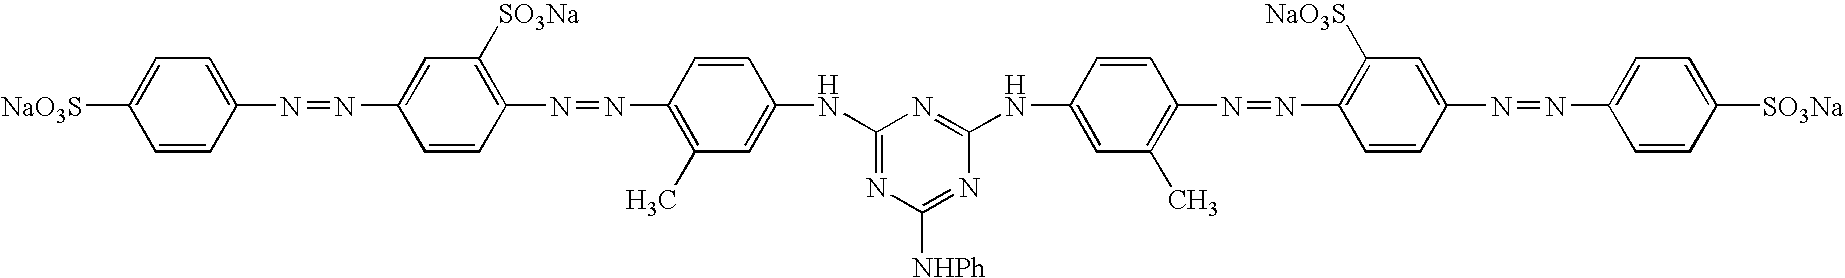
[NaO3S]C1=CC=C(N=NC2=CC([SO3Na])=C(N=NC3=C(C)C=C(NC4=NC([NHPh])=NC(NC5=CC(C)=C(N=NC6=C([NaO3S])C=C(N=NC7=CC=C([SO3Na])C=C7)C=C6)C=C5)=N4)C=C3)C=C2)C=C1
